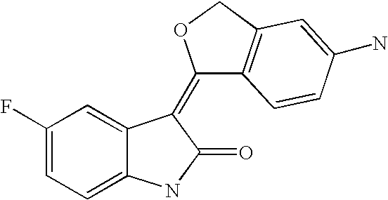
C1(F)=CC=C2C(=C1)C(=C1C3=C(CO1)C=C(N)C=C3)C(=O)N2
